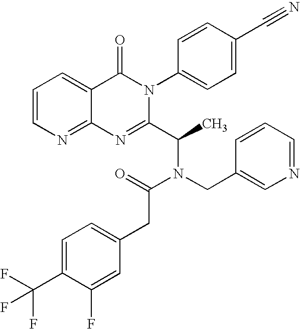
C12=NC=CC=C1C(=O)N(C1=CC=C(C#N)C=C1)C(C(C)N(CC1=CN=CC=C1)C(CC1=CC=C(C(F)(F)F)C(F)=C1)=O)=N2
